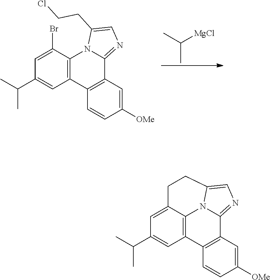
CC([MgCl])C.C1=C(Br)C2=C(C=C1C(C)C)C1=C(C3=NC=C(CCCl)N23)C=C([OMe])C=C1.C1=C2C3=C(C=C1C(C)C)C1=C(C4=NC=C(N34)CC2)C=C([OMe])C=C1
